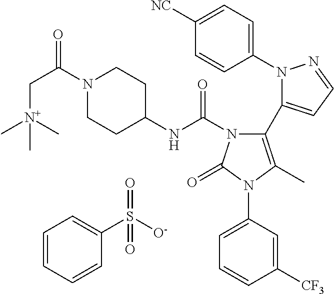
C1=CC=CC(S([O-])(=O)=O)=C1.C1(N2N=CC=C2C2=C(C)N(C3=CC=CC([CF3])=C3)C(=O)N2C(NC2CCN(C(C[N+](C)(C)C)=O)CC2)=O)=CC=C([NC])C=C1
